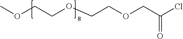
COCCOCCOCC(Cl)=O
